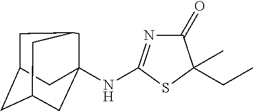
C1(=O)N=C(NC23CC4CC(CC(C2)C4)C3)SC1(CC)C
